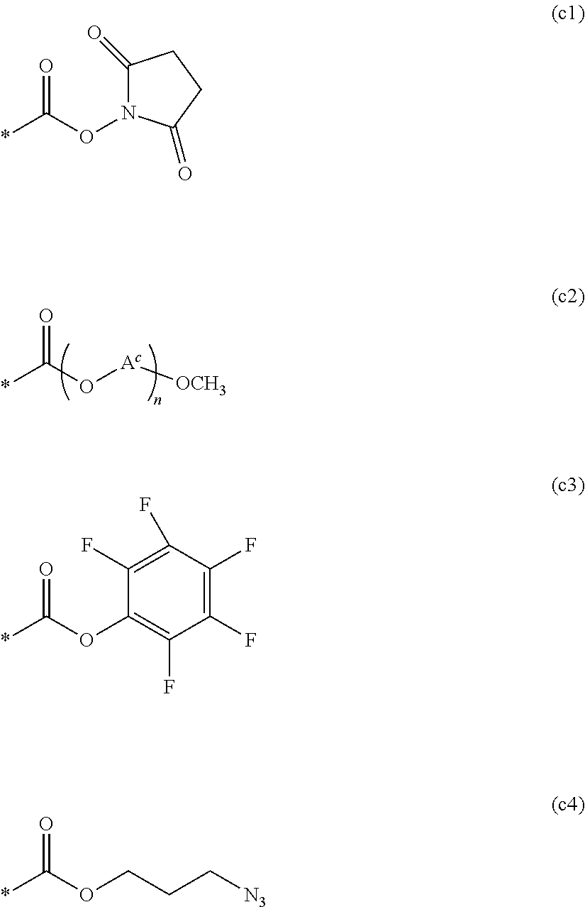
*C(O[Ac][OCH3])=O.C1(=O)N(OC(*)=O)C(=O)CC1.C1(OC(*)=O)=C(F)C(F)=C(F)C(F)=C1F.*C(OCCC[N3])=O
